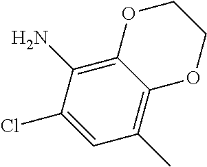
C1(N)=C2C(=C(C)C=C1Cl)OCCO2
